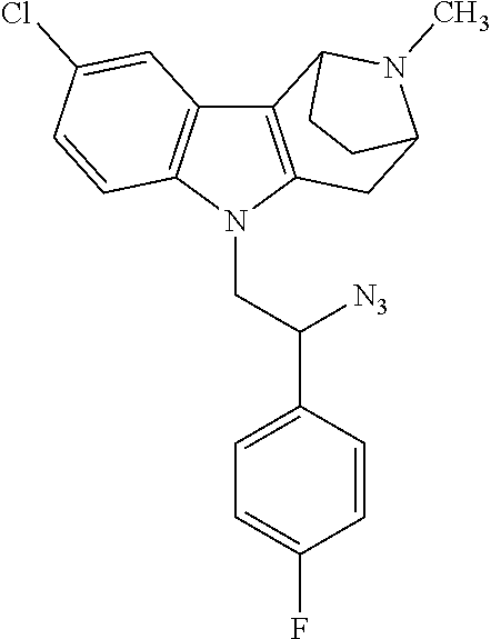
C12=C(N(CC(C3=CC=C(F)C=C3)[N3])C3=C1C=C(Cl)C=C3)CC1N(C)C2CC1
